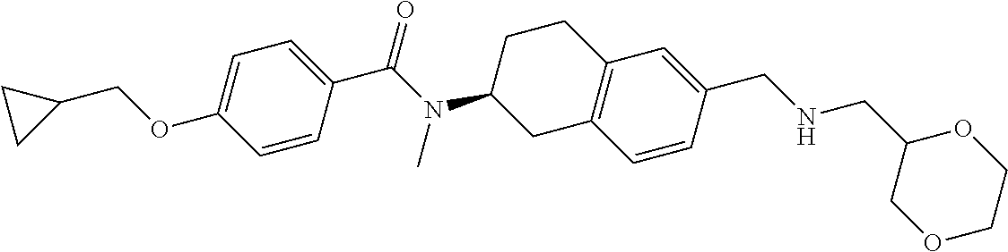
C1=C(OCC2CC2)C=CC(C(N(C2CC3=C(CC2)C=C(CNCC2COCCO2)C=C3)C)=O)=C1
